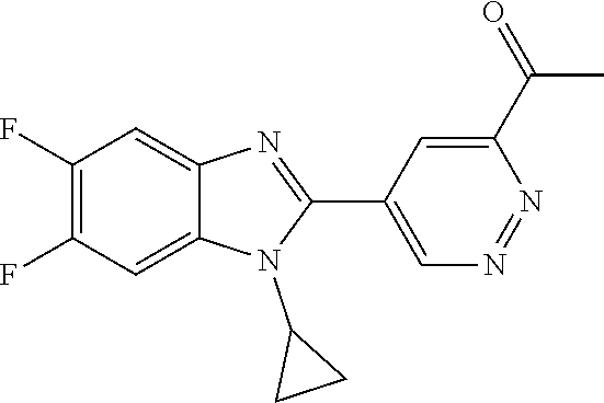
C1(F)=C(F)C=C2C(=C1)N=C(C1=CN=NC(C(=O)C)=C1)N2C1CC1
